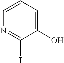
C1=CC=C(O)C(I)=N1
